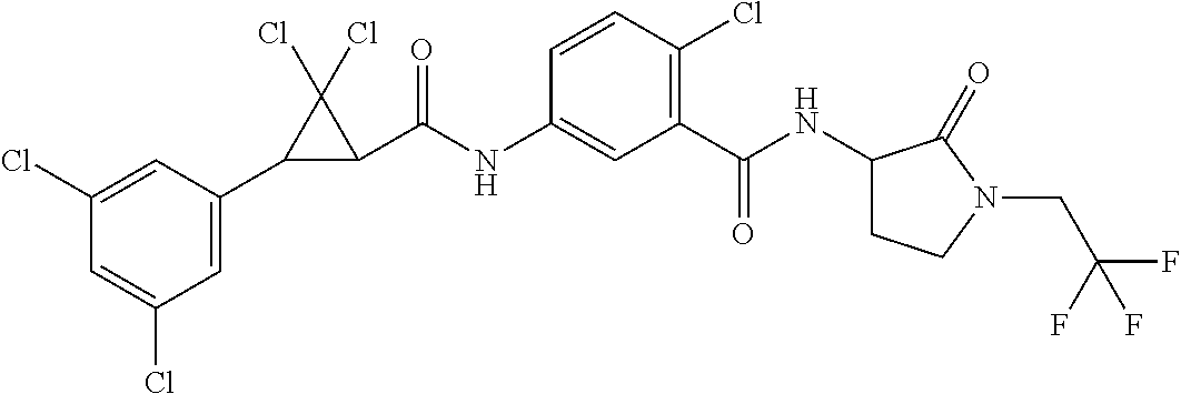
C1(Cl)=CC(C2C(C(NC3=CC(C(=O)NC4CCN(CC(F)(F)F)C4=O)=C(Cl)C=C3)=O)C2(Cl)Cl)=CC(Cl)=C1
